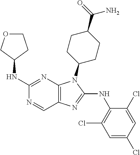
N1=CC2=C(N=C1NC1CCOC1)N(C1CCC(C(=O)N)CC1)C(NC1=C(Cl)C=C(Cl)C=C1Cl)=N2
